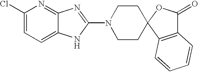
C1(Cl)=CC=C2C(=N1)N=C(N1CCC3(CC1)C1=C(C(=O)O3)C=CC=C1)N2
